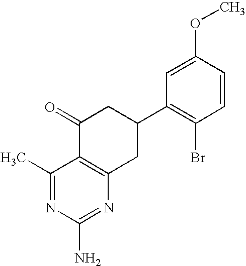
C1=CC(OC)=CC(C2CC(=O)C3=C(C2)N=C(N)N=C3C)=C1Br
